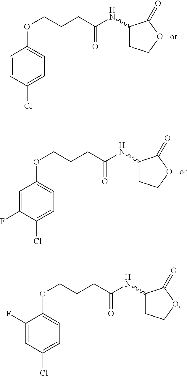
C1=CC(Cl)=CC=C1OCCCC(NC1CCOC1=O)=O.C1=C(F)C(Cl)=CC=C1OCCCC(NC1CCOC1=O)=O.C1(F)=CC(Cl)=CC=C1OCCCC(NC1CCOC1=O)=O
